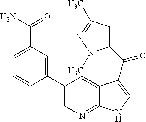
C1(C(=O)C2=CNC3=NC=C(C4=CC(C(=O)N)=CC=C4)C=C32)=CC(C)=NN1C
